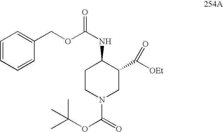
C1=CC=CC(COC(NC2CCN(C(=O)OC(C)(C)C)CC2C([OEt])=O)=O)=C1
